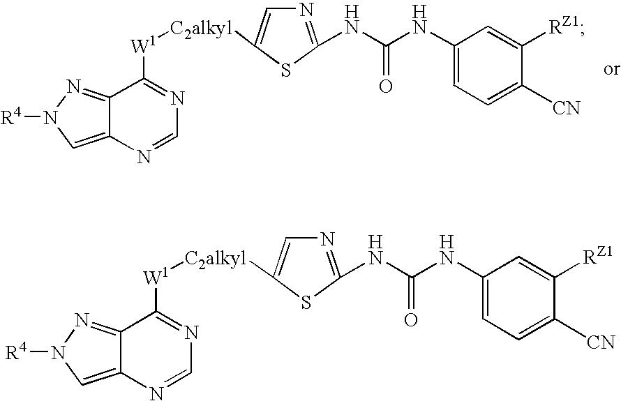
C12=CN([R4])N=C1C([W1][C2alkyl]C1=CN=C(NC(NC3=CC=C([CN])C([RZ1])=C3)=O)S1)=NC=N2.C12=CN([R4])N=C1C([W1][C2alkyl]C1=CN=C(NC(NC3=CC=C([CN])C([RZ1])=C3)=O)S1)=NC=N2
